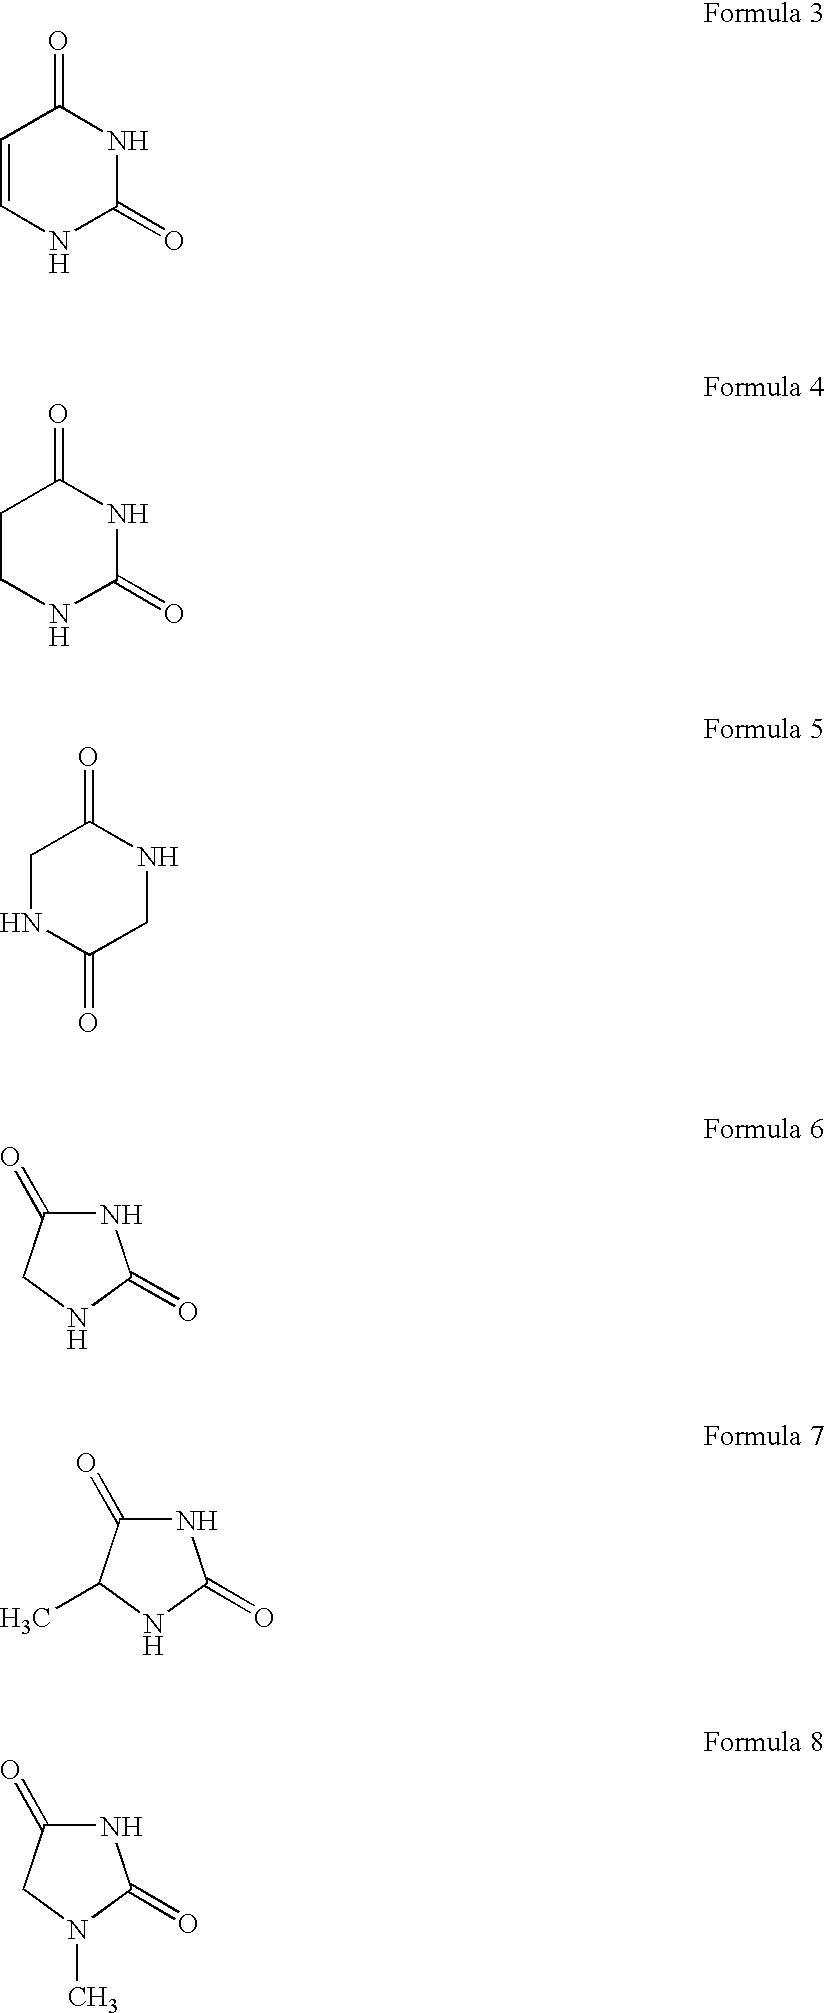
C1=CNC(=O)NC1=O.C1CNC(=O)NC1=O.C1NC(=O)CNC1=O.N1C(=O)CNC1=O.N1C(=O)C(C)NC1=O.N1C(=O)CN(C)C1=O
